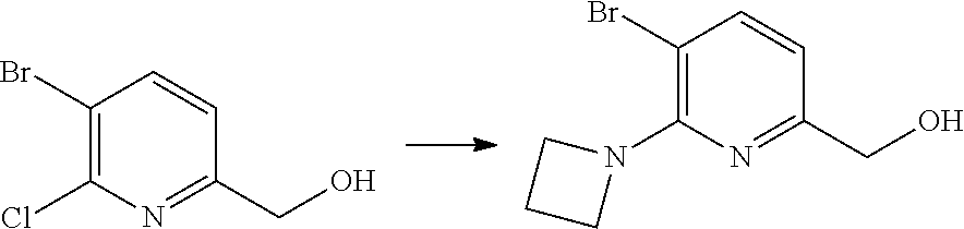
C1(Br)=C(Cl)N=C(CO)C=C1.C1(Br)=C(N2CCC2)N=C(CO)C=C1
